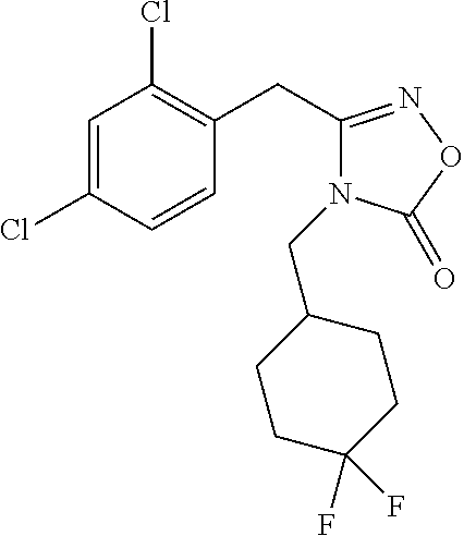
C1=C(Cl)C=CC(CC2=NOC(=O)N2CC2CCC(F)(F)CC2)=C1Cl
